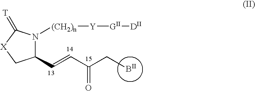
B.C1(C=CC(=O)CC)N([(CH2)n][Y][GII][D])C(=[T])[X]C1
